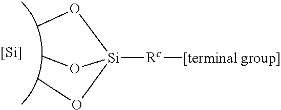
CO[Si](OC)(OC)[Rc][[terminal group]].[Si]
